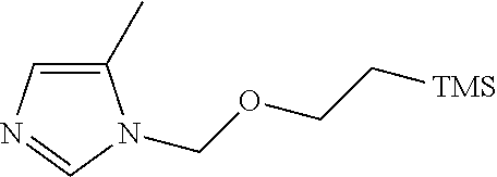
C1(C)=CN=CN1COCC[TMS]
